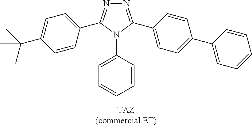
N1=C(C2=CC=C(C3=CC=CC=C3)C=C2)N(C2=CC=CC=C2)C(C2=CC=C(C(C)(C)C)C=C2)=N1
